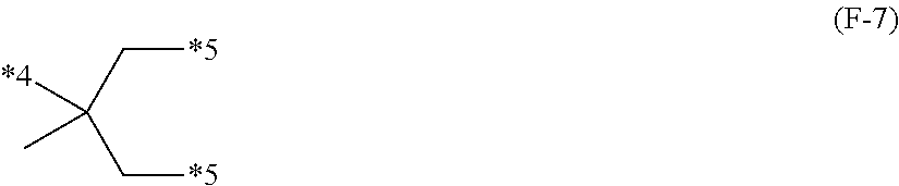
C([*5])C(C[*5])([*4])C
